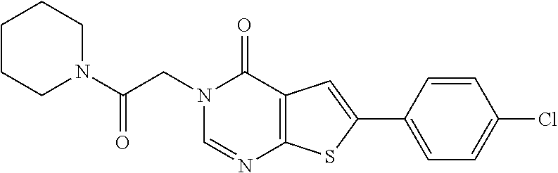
C1=NC2=C(C=C(C3=CC=C(Cl)C=C3)S2)C(=O)N1CC(N1CCCCC1)=O
